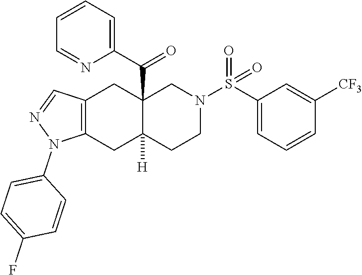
C12=C(C=NN1C1=CC=C(F)C=C1)CC1(C(C3=CC=CC=N3)=O)C([H])(C2)CCN(S(C2=CC=CC([CF3])=C2)(=O)=O)C1
